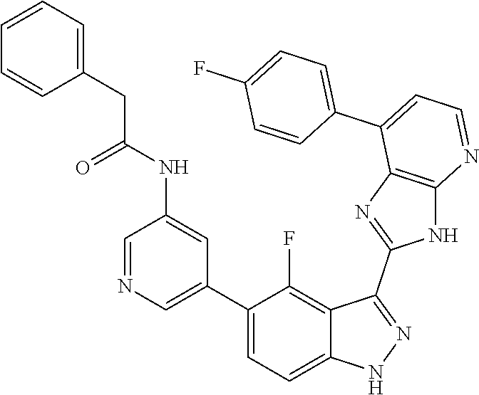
C1=NC=C(C2=CC=C3C(=C2F)C(C2=NC4=C(N2)N=CC=C4C2=CC=C(F)C=C2)=NN3)C=C1NC(CC1=CC=CC=C1)=O
